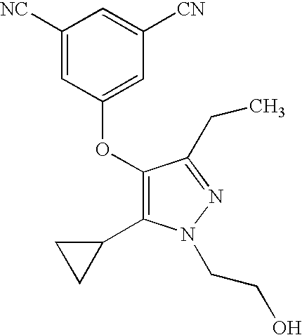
C1([NC])=CC(OC2=C(C3CC3)N(CCO)N=C2CC)=CC([CN])=C1
